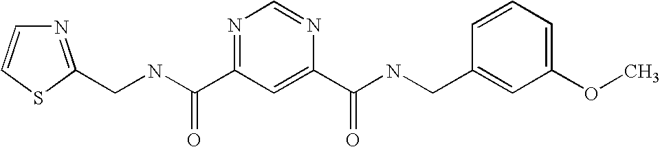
C(NC(=O)C1=NC=NC(C(=O)NCC2=CC(OC)=CC=C2)=C1)C1=NC=CS1
